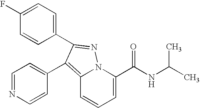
C12=C(C3=CC=NC=C3)C(C3=CC=C(F)C=C3)=NN1C(C(NC(C)C)=O)=CC=C2
